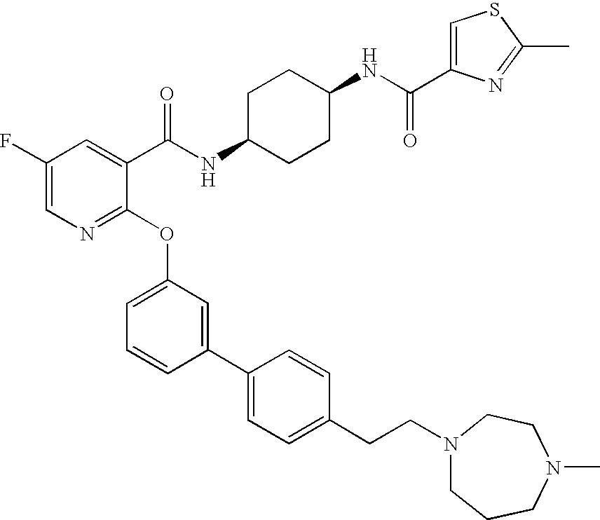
C1(F)=CN=C(OC2=CC=CC(C3=CC=C(CCN4CCCN(C)CC4)C=C3)=C2)C(C(NC2CCC(NC(=O)C3=CSC(C)=N3)CC2)=O)=C1
